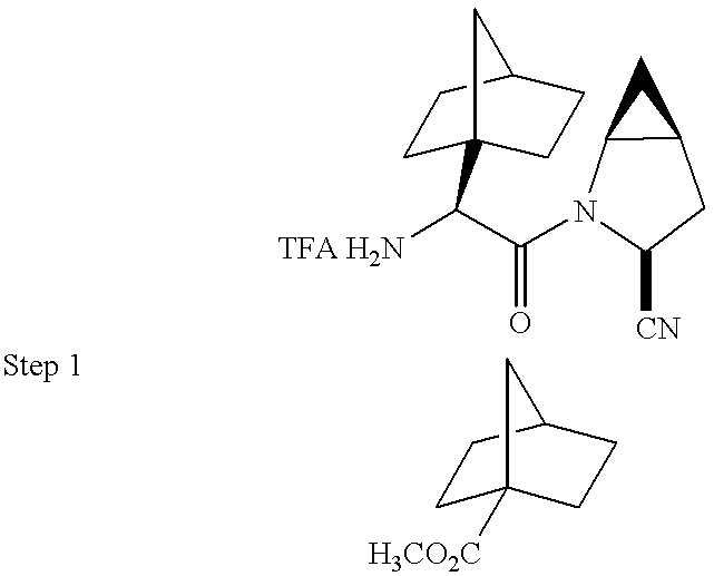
C(=O)(N1C2C(CC1[CN])C2)C([TFA H2N])C12CCC(CC1)C2.C1C2([H3CO2C])CCC(C1)C2
